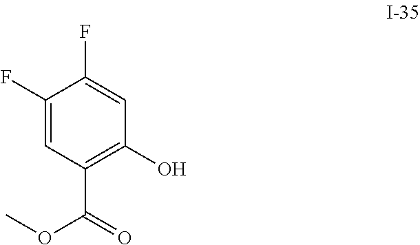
C1(F)=CC(C(=O)OC)=C(O)C=C1F
